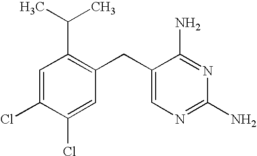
C1=C(Cl)C(Cl)=CC(CC2=CN=C(N)N=C2N)=C1C(C)C
